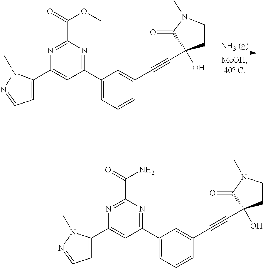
[NH3 (g)].C1(C2=CC=CC(C#CC3(O)CCN(C)C3=O)=C2)=NC(C(=O)OC)=NC(C2=CC=NN2C)=C1.C1(C2=CC=CC(C#CC3(O)CCN(C)C3=O)=C2)=NC(C(=O)N)=NC(C2=CC=NN2C)=C1
